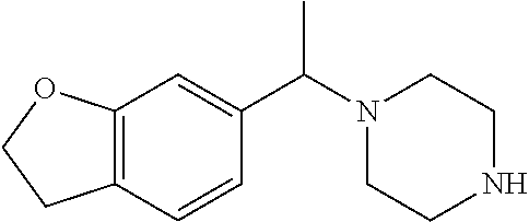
N1CCN(C(C2=CC3=C(C=C2)CCO3)C)CC1
